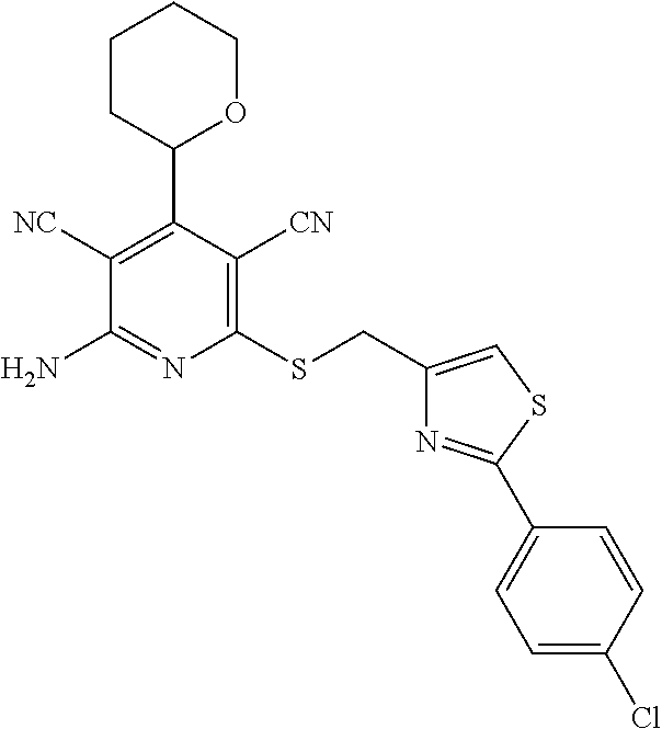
C1(SCC2=CSC(C3=CC=C(Cl)C=C3)=N2)=C([CN])C(C2OCCCC2)=C([NC])C(N)=N1
